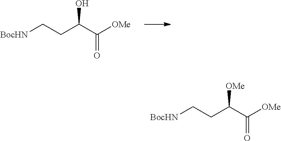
C(C(=O)[OMe])(CC[BocHN])O.C(C(=O)[OMe])(CC[BocHN])[OMe]
